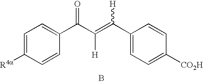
C1=C([R4a])C=CC(C(C(=C(C2=CC=C([CO2H])C=C2)[H])[H])=O)=C1.B
